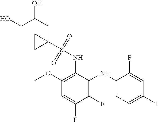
C1(F)=C(NC2=CC=C(I)C=C2F)C(NS(C2(CC(O)CO)CC2)(=O)=O)=C(OC)C=C1F
